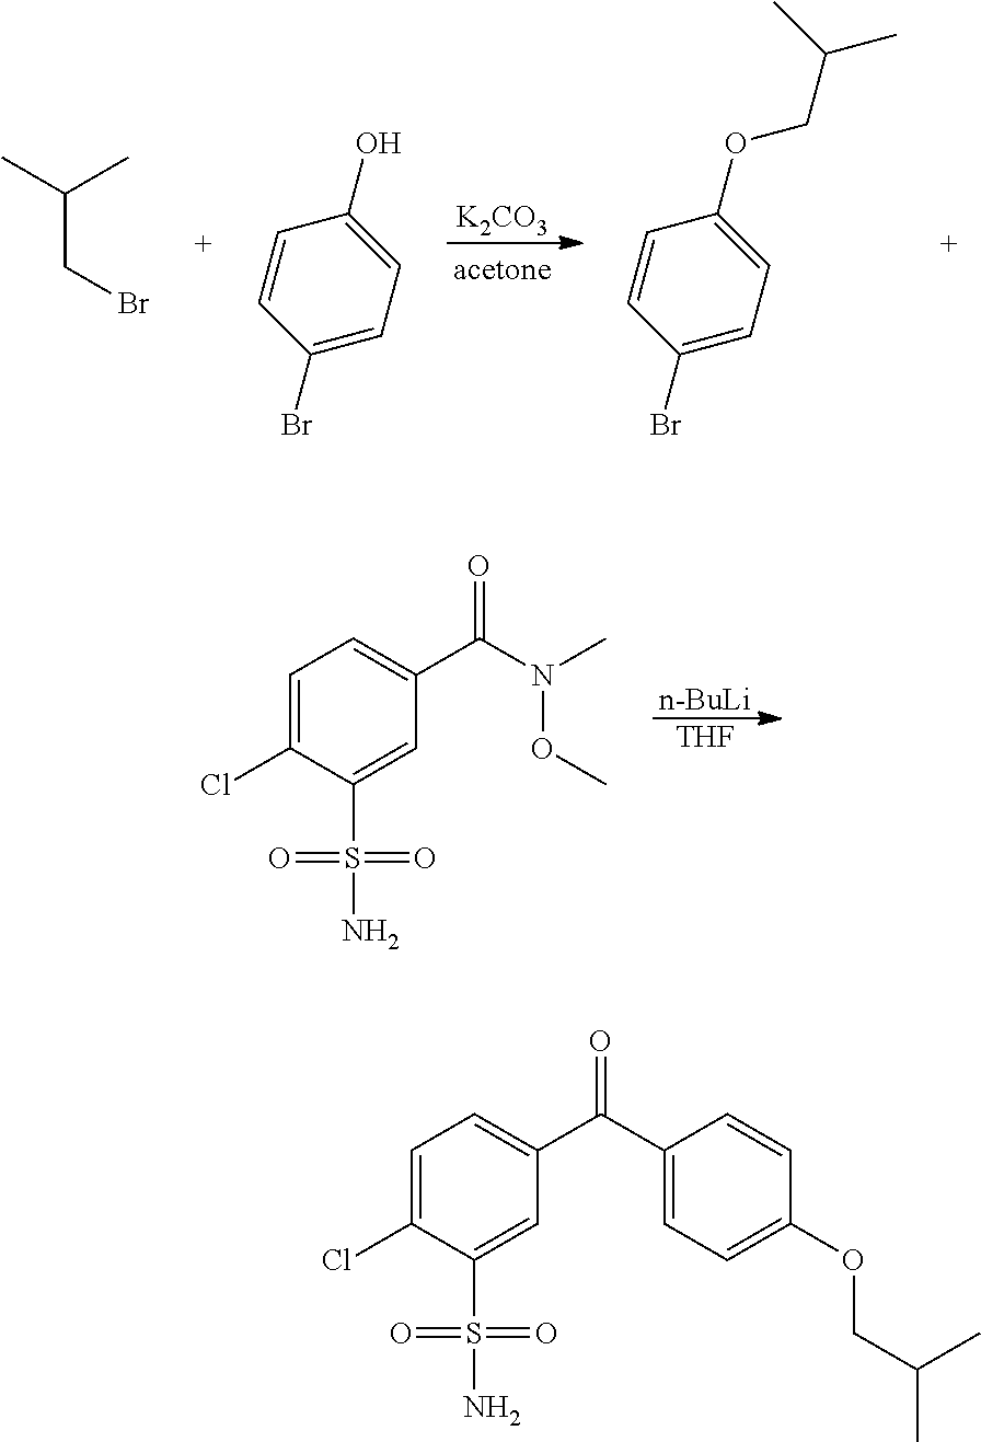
C1=C(Cl)C(S(=O)(=O)N)=CC(C(C2=CC=C(OCC(C)C)C=C2)=O)=C1.[K2CO3].C1=CC(Br)=CC=C1O.CC(C)CBr.C1=CC(Br)=CC=C1OCC(C)C.[n-BuLi].[THF].C1=C(Cl)C(S(=O)(=O)N)=CC(C(=O)N(C)OC)=C1
